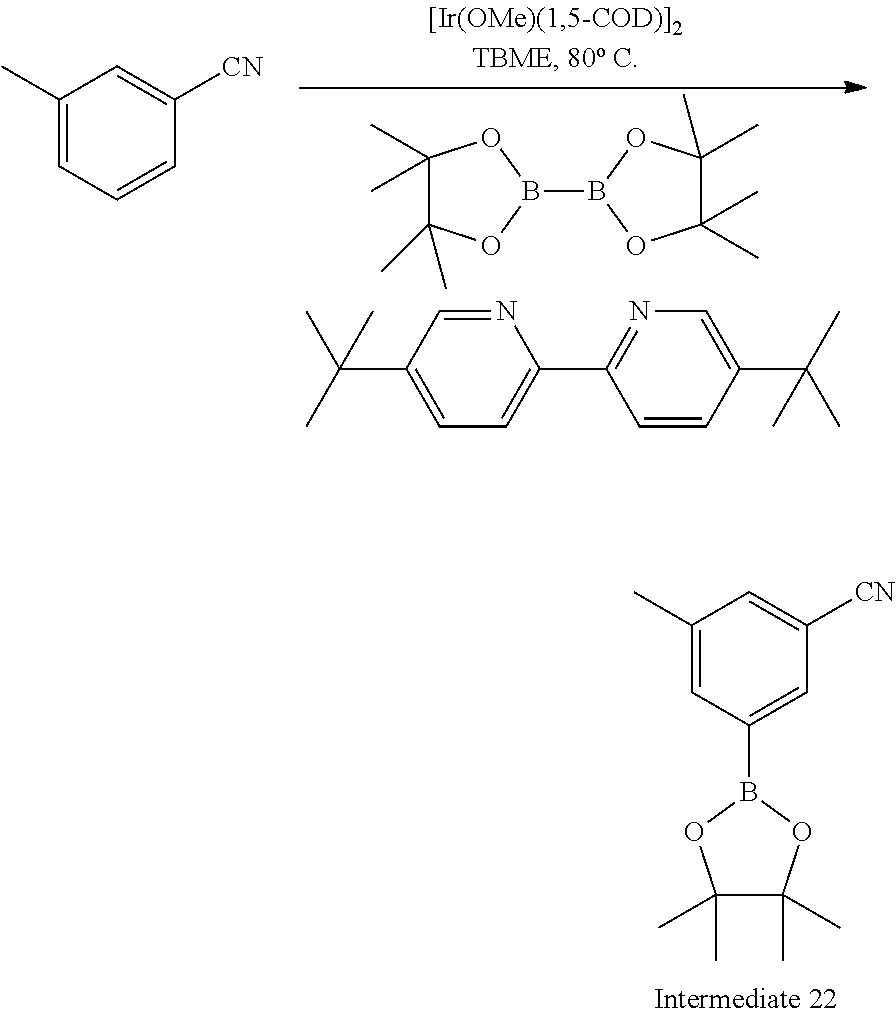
C1(C)(C)C(C)(C)OB(B2OC(C)(C)C(C)(C)O2)O1.N1=CC(C(C)(C)C)=CC=C1C1=NC=C(C(C)(C)C)C=C1.C1(C)=CC=CC([CN])=C1.C1(C)=CC(B2OC(C)(C)C(C)(C)O2)=CC([CN])=C1
